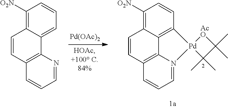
C1([O2N])=C2C(=CC=C1)C1=C(C=C2)C=CC=N1.C12=C3C(=C([O2N])C=C1)C=CC1=C3N(=CC=C1)[Pd]21[AcO]C(C)(C)C1(C)C.[Pd(OAc)2]
